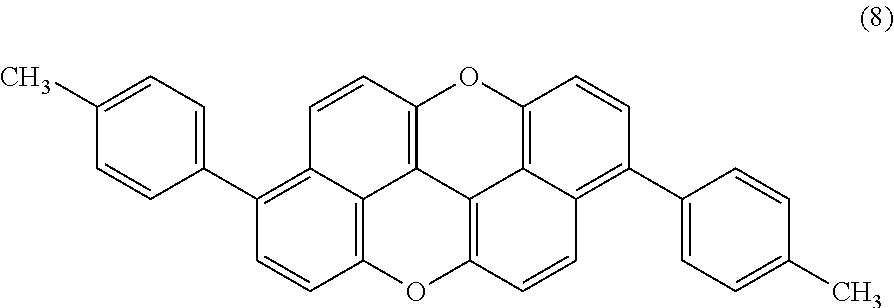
C1=CC2=C3C(=C1C1=CC=C(C)C=C1)C=CC1=C3C3=C(O2)C=CC2=C(C4=CC=C(C)C=C4)C=CC(=C32)O1
